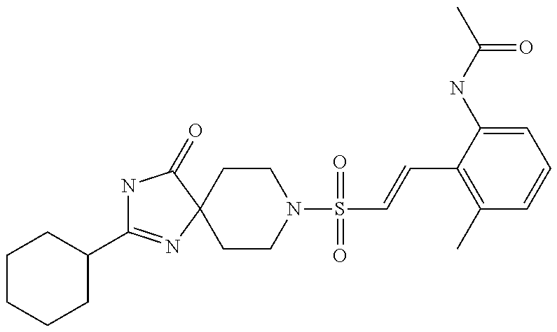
C1(C2=NC3(C(=O)N2)CCN(S(=O)(=O)C=CC2=C(C)C=CC=C2NC(C)=O)CC3)CCCCC1
